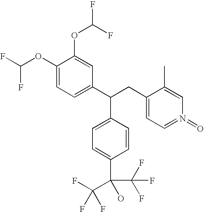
C1(OC(F)F)=CC=C(C(CC2=CC=N(=O)C=C2C)C2=CC=C(C(C(F)(F)F)(C(F)(F)F)O)C=C2)C=C1OC(F)F
